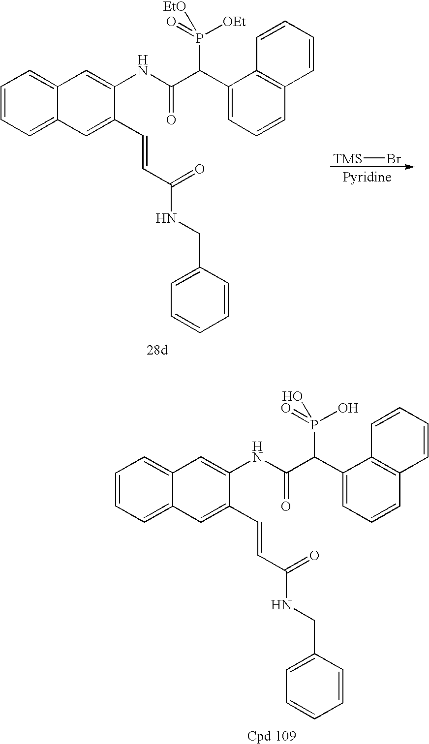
C1=CC=C2C(=C1)C=C(NC(C(C1=CC=CC3=C1C=CC=C3)P(O)(=O)O)=O)C(C=CC(=O)NCC1=CC=CC=C1)=C2.C1=CC=C2C(=C1)C=C(NC(C(C1=CC=CC3=C1C=CC=C3)P([OEt])(=O)[EtO])=O)C(C=CC(=O)NCC1=CC=CC=C1)=C2.[TMS]Br
